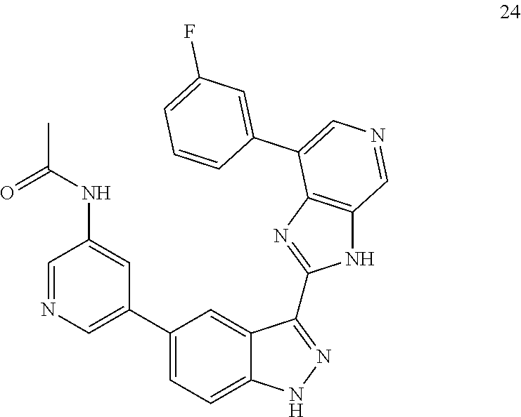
C1=NC=C(C2=CC=C3C(=C2)C(C2=NC4=C(N2)C=NC=C4C2=CC(F)=CC=C2)=NN3)C=C1NC(C)=O
